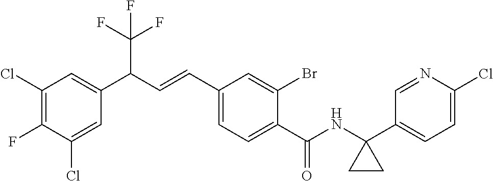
C1(Cl)=CC(C(C=CC2=CC=C(C(NC3(C4=CC=C(Cl)N=C4)CC3)=O)C(Br)=C2)C(F)(F)F)=CC(Cl)=C1F
